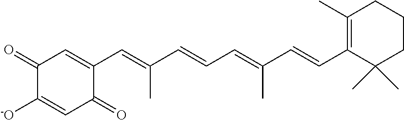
C1(C=C(C=CC=C(C=CC2=C(C)CCCC2(C)C)C)C)=CC(=O)C([-O])=CC1=O
